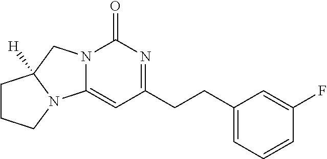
C1(CCC2=NC(=O)N3C(=C2)N2C([H])(C3)CCC2)=CC=CC(F)=C1
